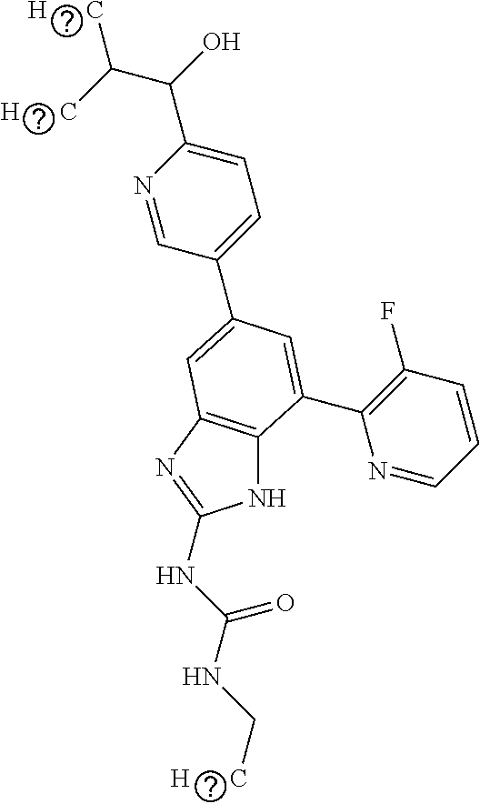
N1C2=C(N=C1NC(NC[H      C])=O)C=C(C1=CC=C(C(C([H      C])[H      C])O)N=C1)C=C2C1=C(F)C=CC=N1
